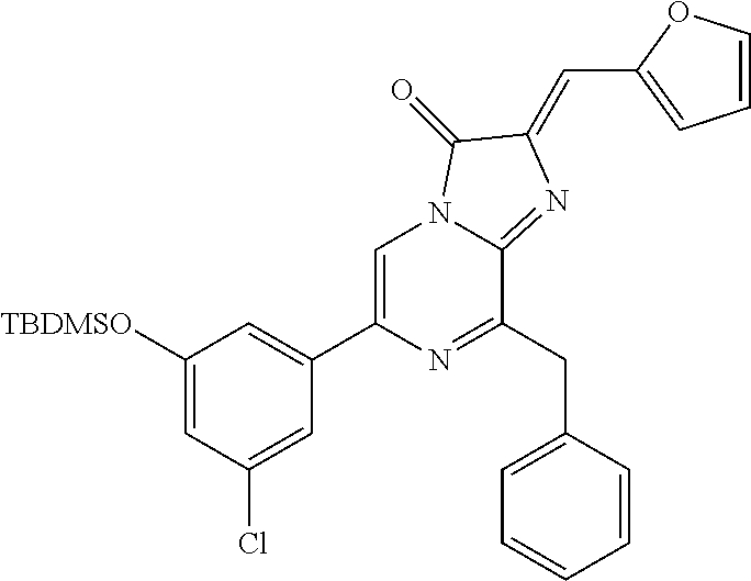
C1([TBDMSO])=CC(Cl)=CC(C2=CN3C(=NC(=CC4=CC=CO4)C3=O)C(CC3=CC=CC=C3)=N2)=C1
